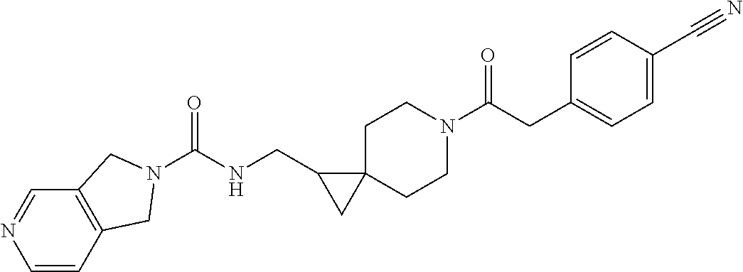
N1=CC2=C(C=C1)CN(C(NCC1CC13CCN(C(CC1=CC=C(C#N)C=C1)=O)CC3)=O)C2
